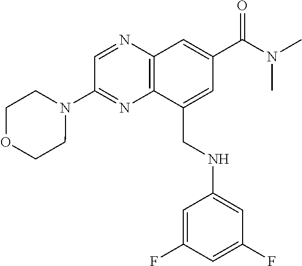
C12=C(N=CC(N3CCOCC3)=N1)C=C(C(N(C)C)=O)C=C2CNC1=CC(F)=CC(F)=C1
